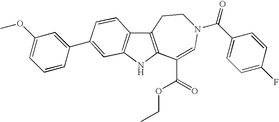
C12=C(NC3=C1C=CC(C1=CC(OC)=CC=C1)=C3)C(C(=O)OCC)=CN(C(=O)C1=CC=C(F)C=C1)CC2
